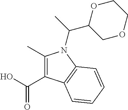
C1(C)=C(C(O)=O)C2=C(N1C(C)C1OCCOC1)C=CC=C2
